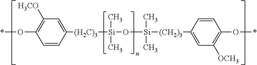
[(H2C)3]([Si](O[Si]([(CH2)3]C1=CC([OCH3])=C(O*)C=C1)(C)C)(C)C)C1=CC([H3CO])=C(O*)C=C1
